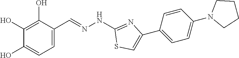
C1(O)=C(O)C(O)=CC=C1C=NNC1=NC(C2=CC=C(N3CCCC3)C=C2)=CS1
